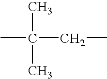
CC(C)(CC)C
